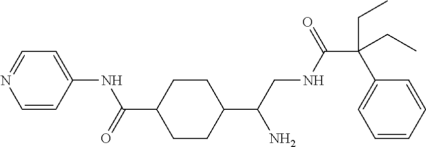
C1(C(CNC(C(C2=CC=CC=C2)(CC)CC)=O)N)CCC(C(=O)NC2=CC=NC=C2)CC1
